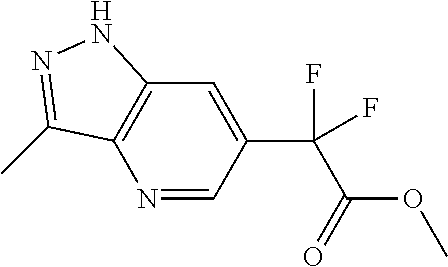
N1=CC(C(C(OC)=O)(F)F)=CC2=C1C(C)=NN2
